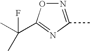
N1=C(C)N=C(C(C)(F)C)O1
